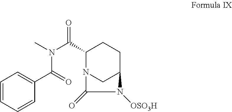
CN(C(C1N2CC(CC1)N([OSO3H])C2=O)=O)C(=O)C1=CC=CC=C1
